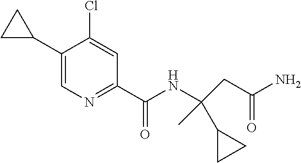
C1(C2CC2)=CN=C(C(NC(CC(N)=O)(C)C2CC2)=O)C=C1Cl
